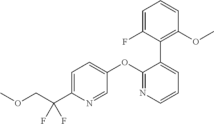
C1(OC2=CC=C(C(COC)(F)F)N=C2)=NC=CC=C1C1=C(OC)C=CC=C1F
